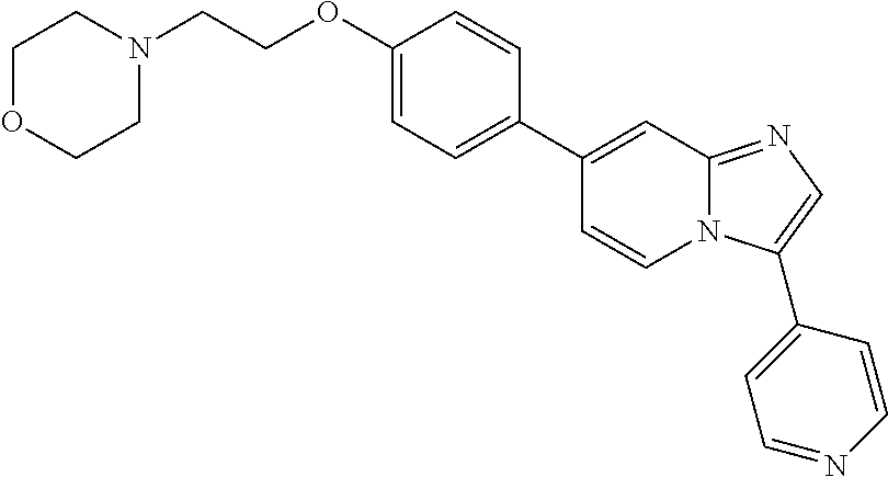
C1OCCN(CCOC2=CC=C(C3=CC4=NC=C(C5=CC=NC=C5)N4C=C3)C=C2)C1
